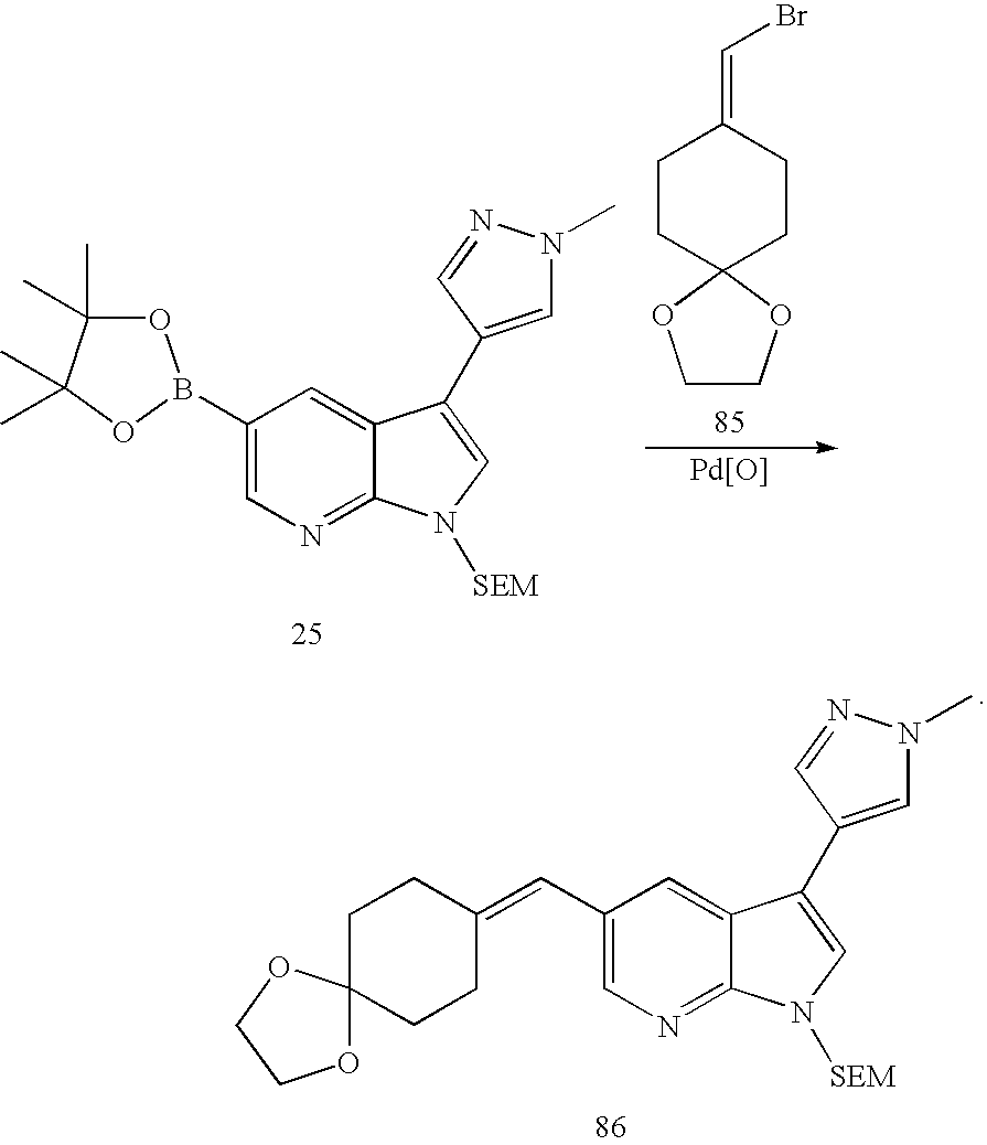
C1(B2OC(C)(C)C(C)(C)O2)=CN=C2C(=C1)C(C1=CN(C)N=C1)=CN2[SEM].C1COC2(O1)CCC(=CBr)CC2.[Pd[O]].C1CC(=CC2=CN=C3C(=C2)C(C2=CN(C)N=C2)=CN3[SEM])CCC12OCCO2
